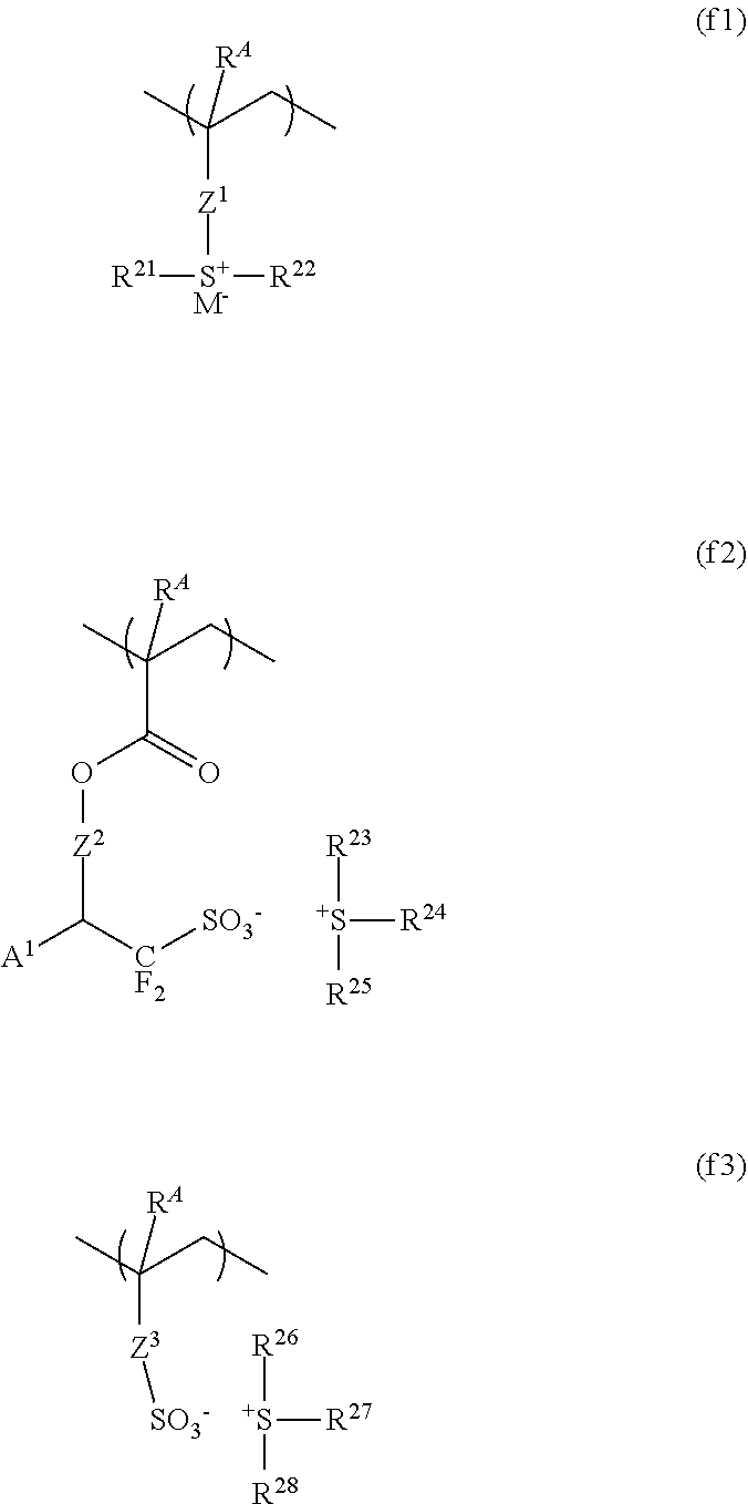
CC(CC)([RA])[Z1][S+]([R21])[R22].[M-].CC(CC)([RA])C(=O)O[Z2]C([CF2][SO3-])[A1].[R23][S+]([R25])[R24].CC(CC)([RA])[Z3][SO3-].[R26][S+]([R28])[R27]
